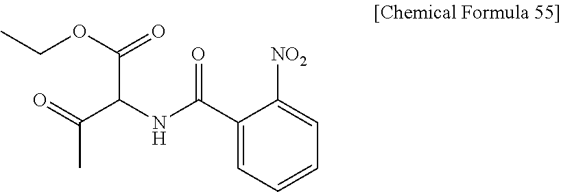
C(NC(C(=O)C)C(OCC)=O)(C1=CC=CC=C1[NO2])=O
